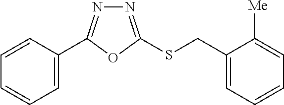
C1=C(C2=NN=C(SCC3=CC=CC=C3[Me])O2)C=CC=C1
